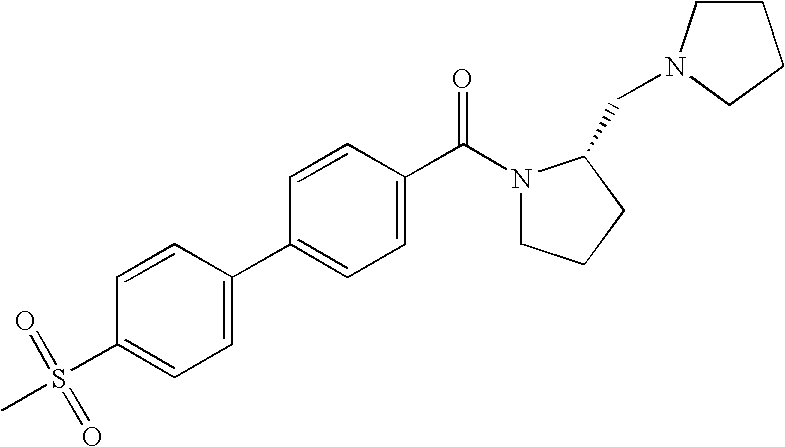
C1=CC(S(C)(=O)=O)=CC=C1C1=CC=C(C(N2CCCC2CN2CCCC2)=O)C=C1
